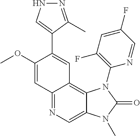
C12=NC=C3C(=C1C=C(C1=CNN=C1C)C(OC)=C2)N(C1=C(F)C=C(F)C=N1)C(=O)N3C
